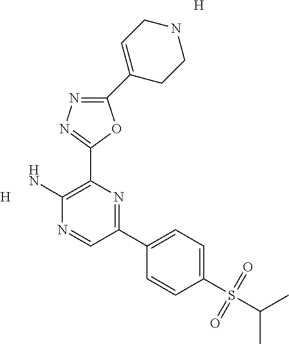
[H].C1(C2=CCNCC2)=NN=C(C2=C(N)N=CC(C3=CC=C(S(C(C)C)(=O)=O)C=C3)=N2)O1.[H]
